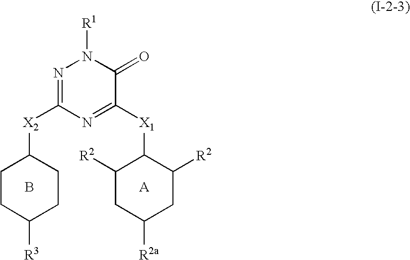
B.C1CC([R3])CCC1[X2]C1=NN([R1])C(=O)C([X1]C2C([R2])CC([R2a])CC2[R2])=N1
